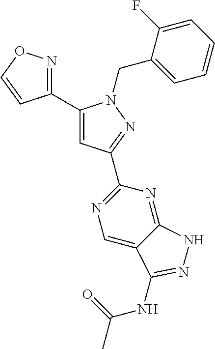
C1(C2=CC(C3=NC=C4C(=N3)NN=C4NC(=O)C)=NN2CC2=CC=CC=C2F)=NOC=C1
